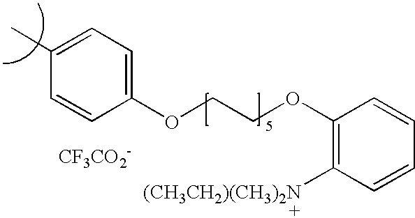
O(CCOC1=CC=C(C)C=C1)C1=C([(CH3CH2)(CH3)2N+])C=CC=C1.[CF3CO2-]
